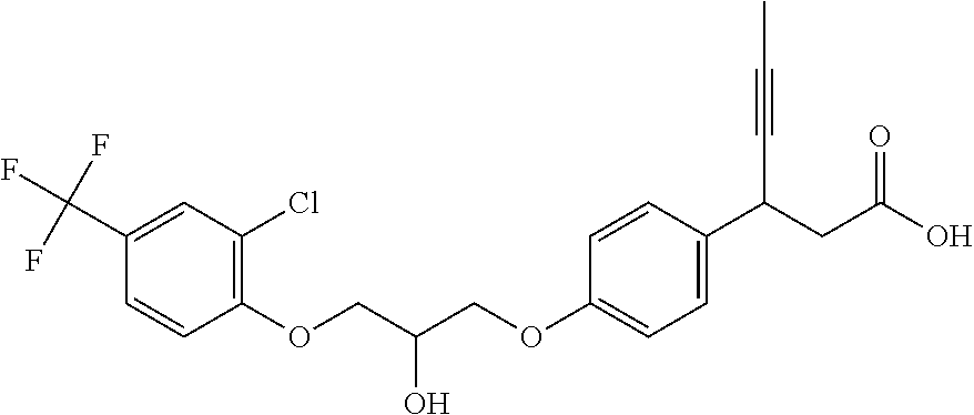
C1(OCC(COC2=CC=C(C(CC(O)=O)C#CC)C=C2)O)=C(Cl)C=C(C(F)(F)F)C=C1
